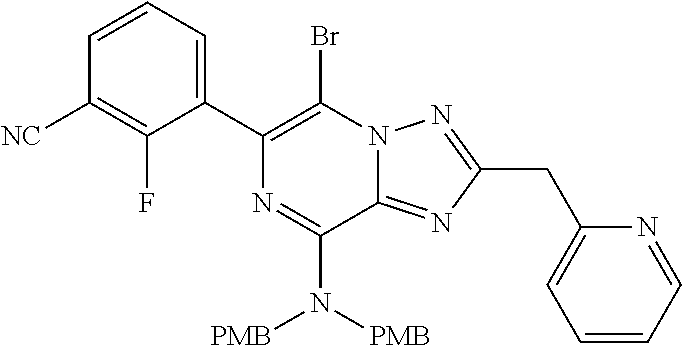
C1(C2=C(Br)N3C(=NC(CC4=CC=CC=N4)=N3)C(N([PMB])[PMB])=N2)=CC=CC([NC])=C1F
